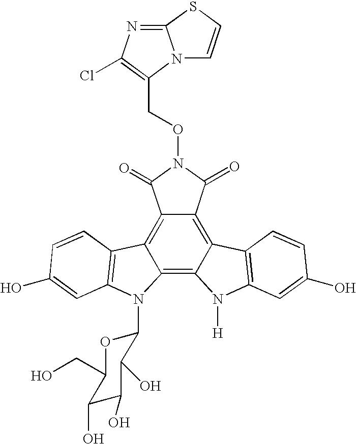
C12=C3C(=C4C(=C1C(=O)N(OCC1=C(Cl)N=C5N1C=CS5)C2=O)C1=C(N4[H])C=C(O)C=C1)N(C1OC(CO)C(O)C(O)C1O)C1=C3C=CC(O)=C1
